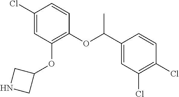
C1(Cl)=CC(OC2CNC2)=C(OC(C2=CC(Cl)=C(Cl)C=C2)C)C=C1
